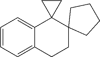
C1=CC=C2C(=C1)C1(C3(CC2)CCCC3)CC1
